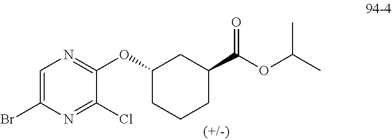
C1(Cl)=NC(Br)=CN=C1OC1CCCC(C(OC(C)C)=O)C1
